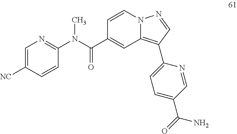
C1=CN2C(=C(C3=CC=C(C(=O)N)C=N3)C=N2)C=C1C(N(C1=NC=C([NC])C=C1)C)=O
